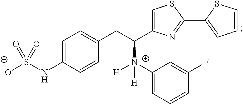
C1=C(NS([O-])(=O)=O)C=CC(CC([N+]([H])(C2=CC=CC(F)=C2)[H])C2=CSC(C3=CC=CS3)=N2)=C1
